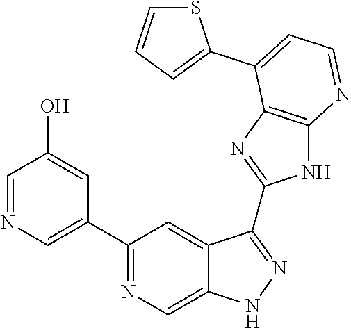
C1(C2=NC=C3C(=C2)C(C2=NC4=C(N2)N=CC=C4C2=CC=CS2)=NN3)=CN=CC(O)=C1
